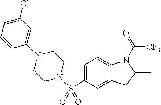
C1(Cl)=CC=CC(N2CCN(S(=O)(=O)C3=CC=C4C(=C3)CC(C)N4C(=O)[CF3])CC2)=C1
